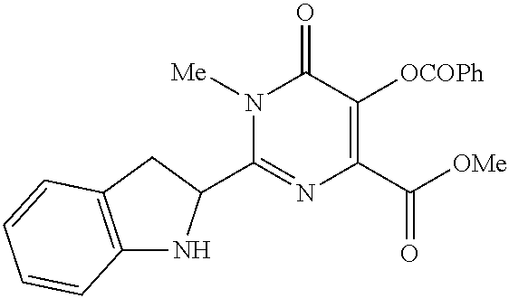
N1([Me])C(C2NC3=C(C2)C=CC=C3)=NC(C([OMe])=O)=C([OCOPh])C1=O
